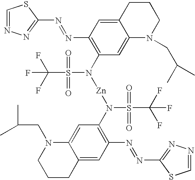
C1=NN=C(N=NC2=C(N([Zn]N(S(C(F)(F)F)(=O)=O)C3=C(N=NC4=NN=CS4)C=C4C(=C3)N(CC(C)C)CCC4)S(C(F)(F)F)(=O)=O)C=C3C(=C2)CCCN3CC(C)C)S1
